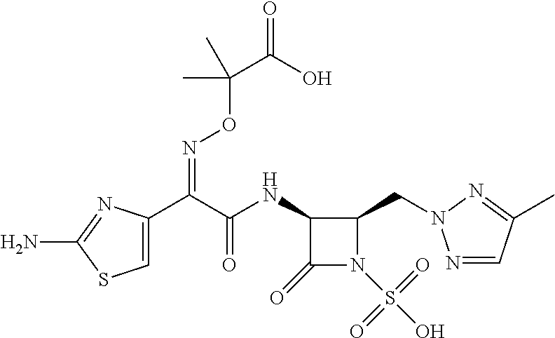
C1=C(C(C(NC2C(=O)N(S(O)(=O)=O)C2CN2N=CC(C)=N2)=O)=NOC(C(=O)O)(C)C)N=C(N)S1
